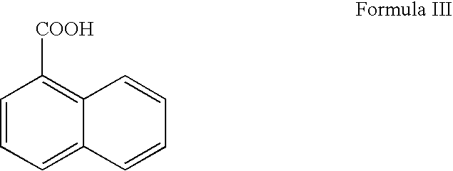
C1=CC=C2C(=C1[COOH])C=CC=C2
